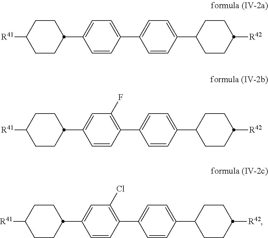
C1CC(C2=CC=C(C3=CC=C(C4CCC([R42])CC4)C=C3)C=C2)CCC1[R41].C1CC(C2=CC(F)=C(C3=CC=C(C4CCC([R42])CC4)C=C3)C=C2)CCC1[R41].C1CC(C2=CC(Cl)=C(C3=CC=C(C4CCC([R42])CC4)C=C3)C=C2)CCC1[R41]
